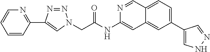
C(C(=O)NC1=CC2=CC(C3=CNN=C3)=CC=C2C=N1)N1N=NC(C2=NC=CC=C2)=C1
